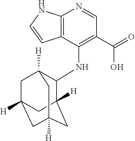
C12=C(C(NC3C4([H])CC5([H])CC([H])(CC3([H])C5)C4)=C(C(=O)O)C=N1)C=CN2
